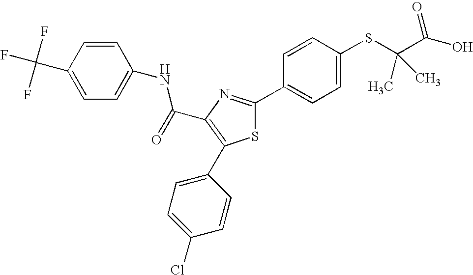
C(C1=C(C2=CC=C(Cl)C=C2)SC(C2=CC=C(SC(C(O)=O)(C)C)C=C2)=N1)(=O)NC1=CC=C(C(F)(F)F)C=C1
